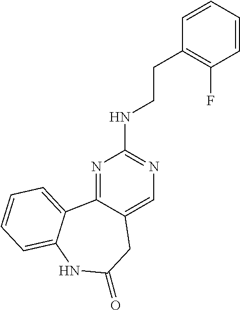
N1=C2C(=CN=C1NCCC1=C(F)C=CC=C1)CC(=O)NC1=CC=CC=C21
